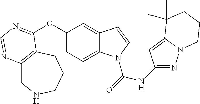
O(C1=CC=C2C(=C1)C=CN2C(=O)NC1=NN2C(=C1)C(C)(C)CCC2)C1=NC=NC2=C1CCCNC2
